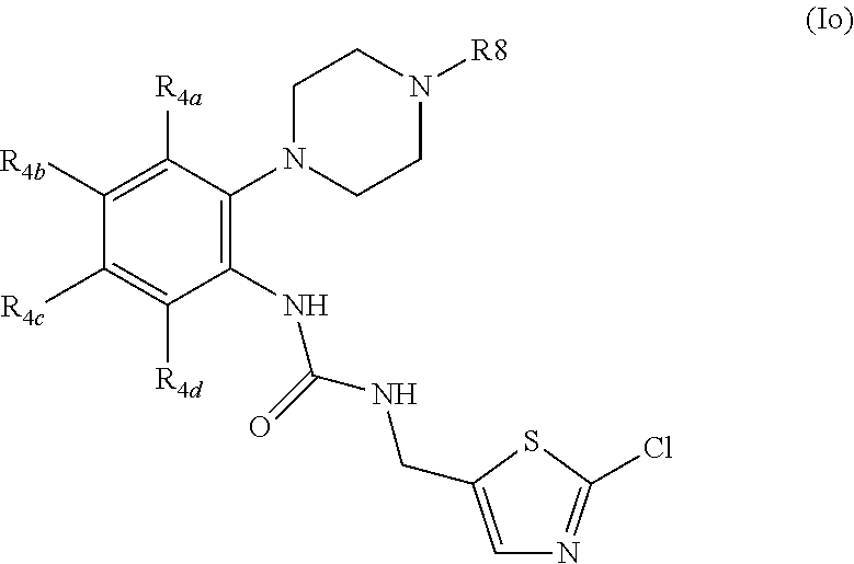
C1(NC(NCC2=CN=C(Cl)S2)=O)=C(N2CCN([R8])CC2)C([R4a])=C([R4b])C([R4c])=C1[R4d]
